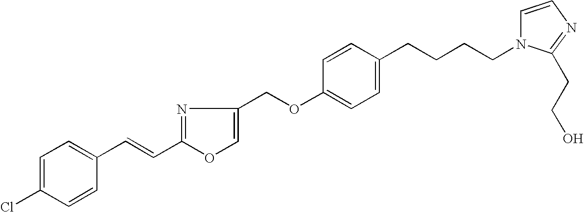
C1=C(Cl)C=CC(C=CC2=NC(COC3=CC=C(CCCCN4C=CN=C4CCO)C=C3)=CO2)=C1
